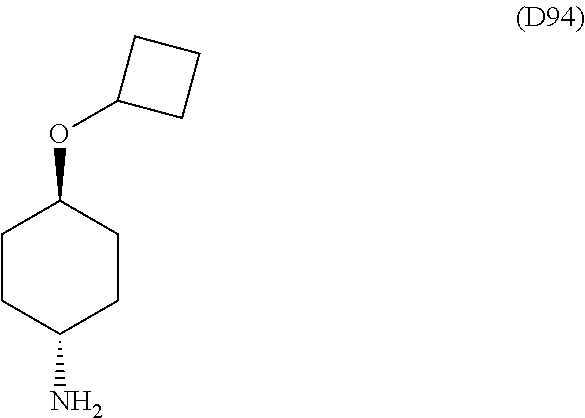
NC1CCC(OC2CCC2)CC1
